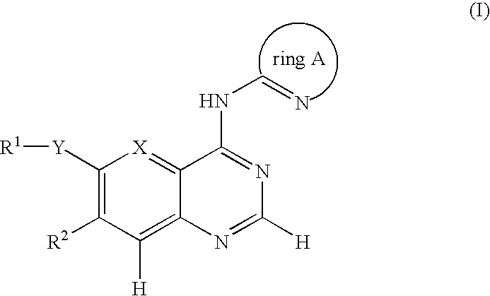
C1([Y][R1])=C([R2])C([H])=C2C(=[X]1)C(NC=N)=NC([H])=N2
